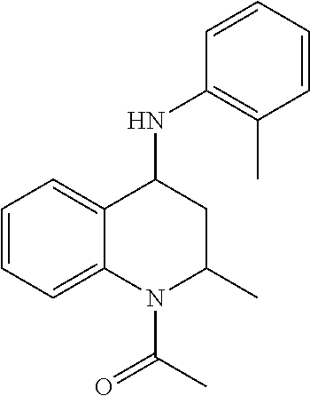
C1=CC=C2C(=C1)C(NC1=C(C)C=CC=C1)CC(C)N2C(C)=O
